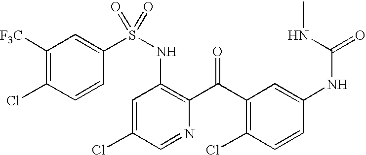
C1([F3C])=C(Cl)C=CC(S(NC2=C(C(C3=C(Cl)C=CC(NC(NC)=O)=C3)=O)N=CC(Cl)=C2)(=O)=O)=C1
